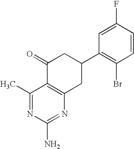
C1=CC(F)=CC(C2CC(=O)C3=C(C2)N=C(N)N=C3C)=C1Br
